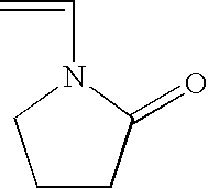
C1CC(=O)N(C=C)C1
